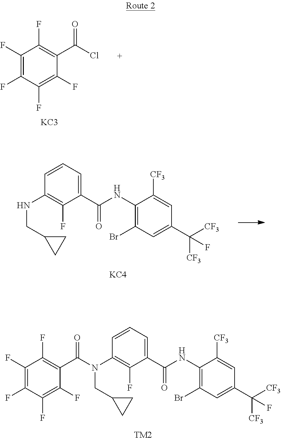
N(CC1CC1)(C1=C(F)C(C(=O)NC2=C(Br)C=C(C([CF3])([CF3])F)C=C2[CF3])=CC=C1)C(C1=C(F)C(F)=C(F)C(F)=C1F)=O.[TM2].FC1=C(F)C(F)=C(C(=O)Cl)C(F)=C1F.[KC3].N(CC1CC1)C1=C(F)C(C(NC2=C(Br)C=C(C([CF3])([CF3])F)C=C2[CF3])=O)=CC=C1.[KC4]
